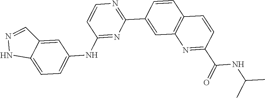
C12=CC=C(NC3=NC(C4=CC5=C(C=C4)C=CC(C(=O)NC(C)C)=N5)=NC=C3)C=C1C=NN2
